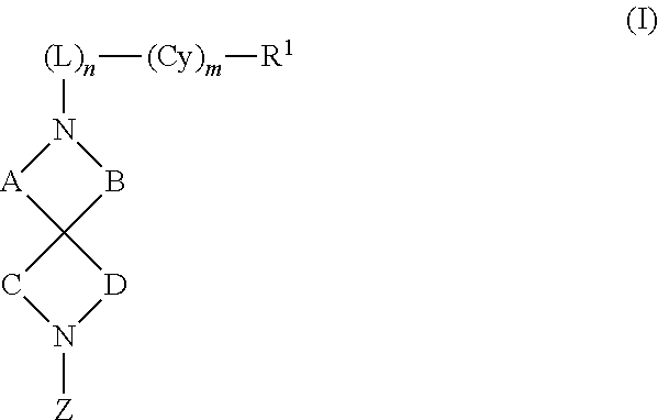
N1([(L)n][(Cy)m][R1])[A]C2(B1)CN([Z])[D]2
